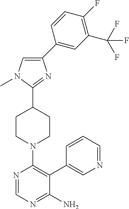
C1(C2=CC(C(F)(F)F)=C(F)C=C2)=CN(C)C(C2CCN(C3=C(C4=CN=CC=C4)C(N)=NC=N3)CC2)=N1
